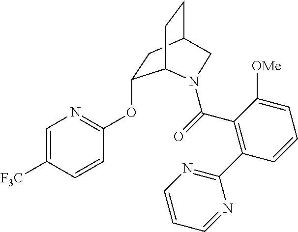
C1=C([F3C])C=CC(OC2CC3CCC2N(C(=O)C2=C(C4=NC=CC=N4)C=CC=C2[OMe])C3)=N1
